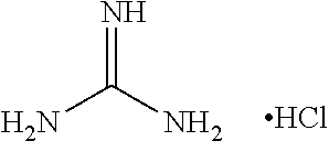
NC(N)=N.Cl
